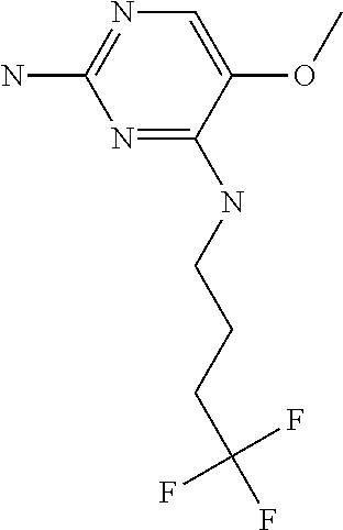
N1=C(N)N=C(NCCCC(F)(F)F)C(OC)=C1
